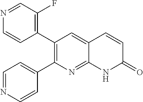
N1=CC(F)=C(C2=C(C3=CC=NC=C3)N=C3C(=C2)C=CC(=O)N3)C=C1
